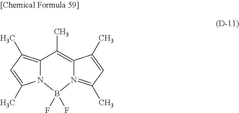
C12=C(C)C3=C(C)C=C(C)N3B(F)(F)N1=C(C)C=C2C
